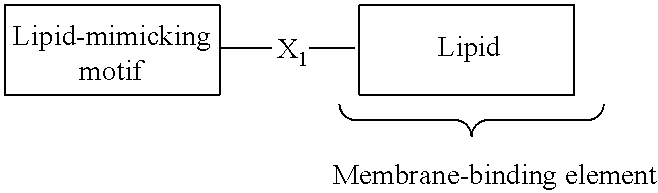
C[X1]C
